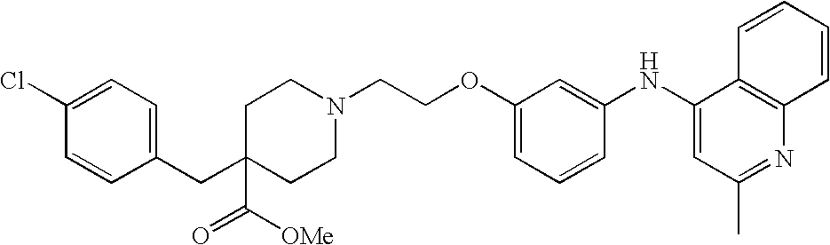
C1(OCCN2CCC(CC3=CC=C(Cl)C=C3)(C(=O)[OMe])CC2)=CC=CC(NC2=CC(C)=NC3=C2C=CC=C3)=C1
